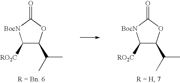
C1([RO2C])C(C(C)C)OC(=O)[BocN]1.C1([RO2C])C(C(C)C)OC(=O)[BocN]1
